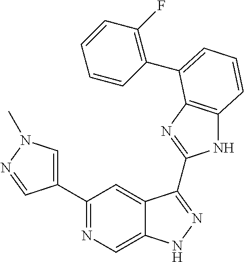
C1(C2=NC=C3C(=C2)C(C2=NC4=C(N2)C=CC=C4C2=C(F)C=CC=C2)=NN3)=CN(C)N=C1
